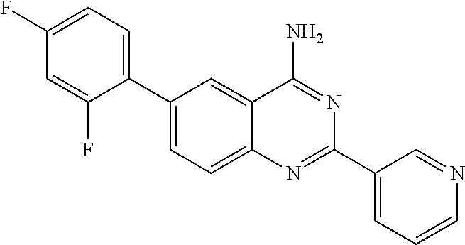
C1(C2=CC=C(F)C=C2F)=CC=C2C(=C1)C(N)=NC(C1=CC=CN=C1)=N2
